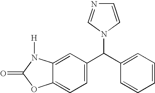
C12=CC=C(C(C3=CC=CC=C3)N3C=NC=C3)C=C1N([H])C(=O)O2
